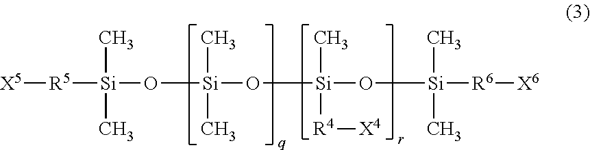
[R5]([Si](O[Si](O[Si](O[Si](C)(C)[R6][X6])(C)[R4][X4])(C)C)(C)C)[X5]
